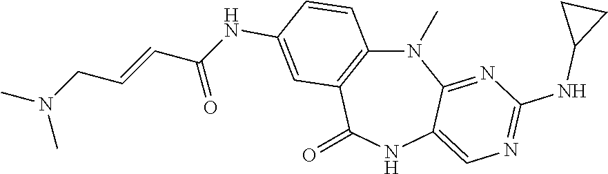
N1(C)C2=C(C(=O)NC3=CN=C(NC4CC4)N=C13)C=C(NC(C=CCN(C)C)=O)C=C2
